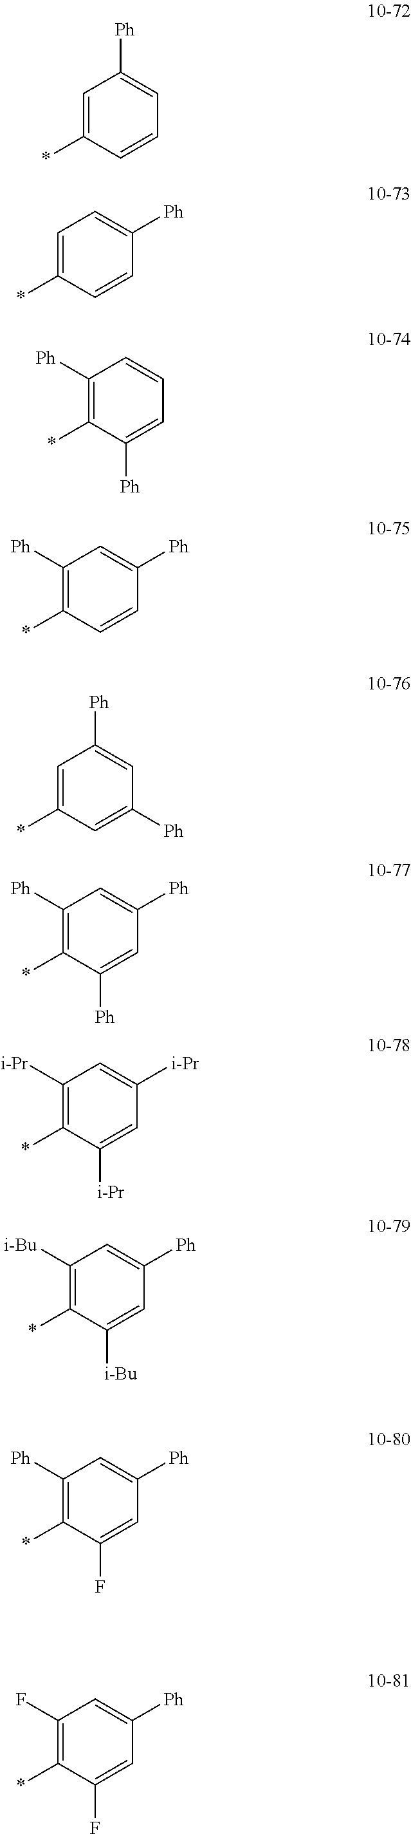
C1(F)=C(*)C(F)=CC([Ph])=C1.C1=C(*)C=CC=C1[Ph].C1=C(*)C=CC([Ph])=C1.C1([Ph])=C(*)C([Ph])=CC=C1.C1([Ph])=C(*)C=CC([Ph])=C1.C1=C(*)C=C([Ph])C=C1[Ph].C1([Ph])=C(*)C([Ph])=CC([Ph])=C1.C1([i-Pr])=C(*)C([i-Pr])=CC([i-Pr])=C1.C1([i-Bu])=C(*)C([i-Bu])=CC([Ph])=C1.C1([Ph])=C(*)C(F)=CC([Ph])=C1
